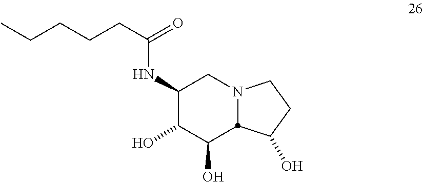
C1(NC(CCCCC)=O)C(O)C(O)C2N(C1)CCC2O
